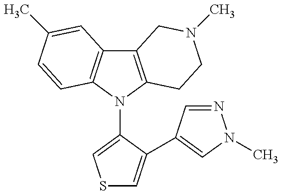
C12=C(N(C3=CSC=C3C3=CN(C)N=C3)C3=C1C=C(C)C=C3)CCN(C)C2
